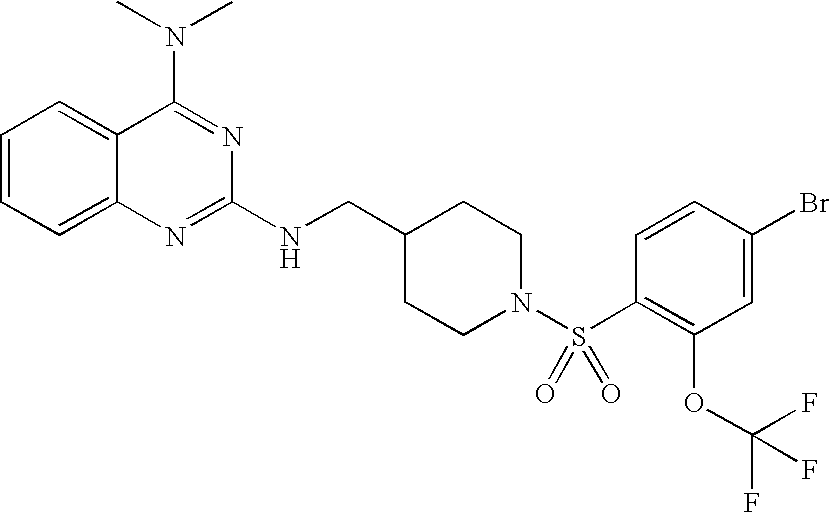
C1=CC=C2C(=C1)C(N(C)C)=NC(NCC1CCN(S(C3=C(OC(F)(F)F)C=C(Br)C=C3)(=O)=O)CC1)=N2
